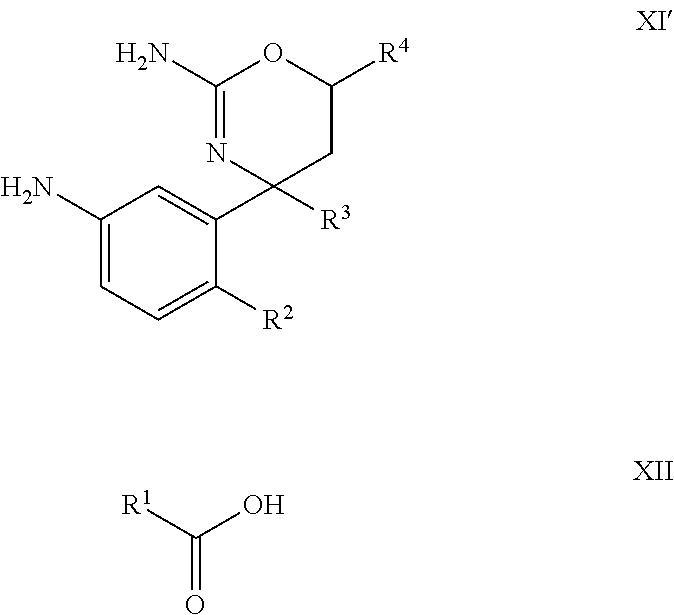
C1(N)=CC=C([R2])C(C2([R3])CC([R4])OC(N)=N2)=C1.[R1]C(O)=O
